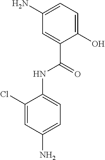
C1(O)=CC=C(N)C=C1C(=O)NC1=CC=C(N)C=C1Cl
